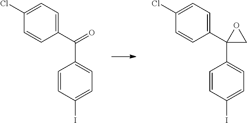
C1(C(C2=CC=C(I)C=C2)=O)=CC=C(Cl)C=C1.C1(C2(C3=CC=C(I)C=C3)CO2)=CC=C(Cl)C=C1
